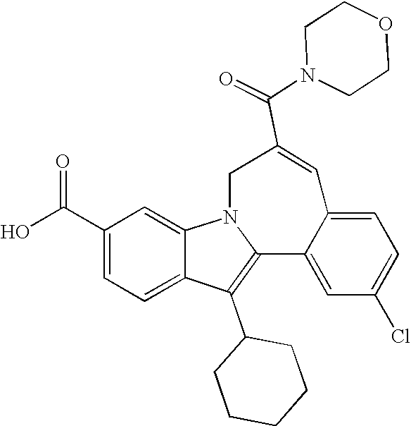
C1(C(O)=O)=CC=C2C(=C1)N1C(=C2C2CCCCC2)C2=CC(Cl)=CC=C2C=C(C(N2CCOCC2)=O)C1
